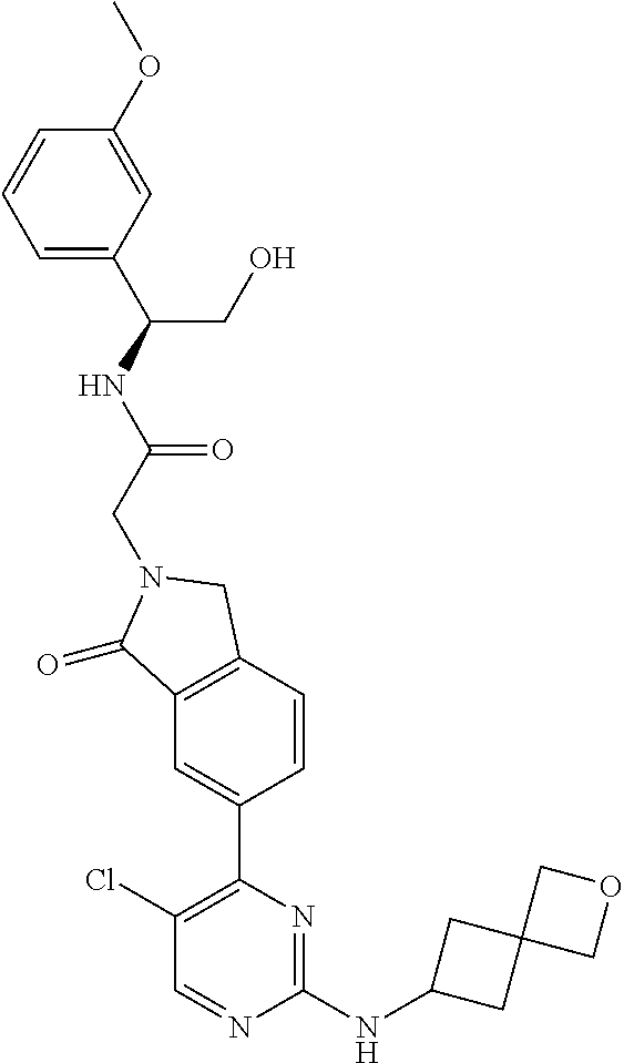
C1(Cl)=C(C2=CC3=C(C=C2)CN(CC(NC(C2=CC=CC(OC)=C2)CO)=O)C3=O)N=C(NC2CC3(C2)COC3)N=C1
